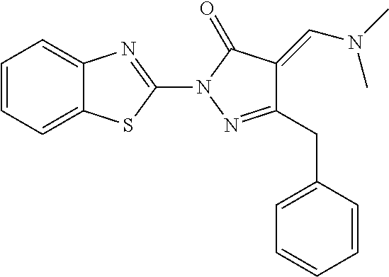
C1=CC=C2C(=C1)N=C(N1N=C(CC3=CC=CC=C3)C(=CN(C)C)C1=O)S2
